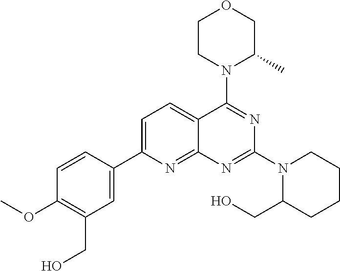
C1=C(C2=CC(CO)=C(OC)C=C2)N=C2C(=C1)C(N1C(C)COCC1)=NC(N1C(CO)CCCC1)=N2
